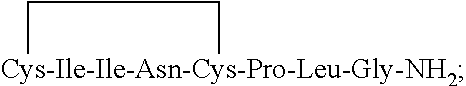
[Cys-Ile-Ile-Asn-Cys-Pro-Leu-Gly-NH2]1CC1
